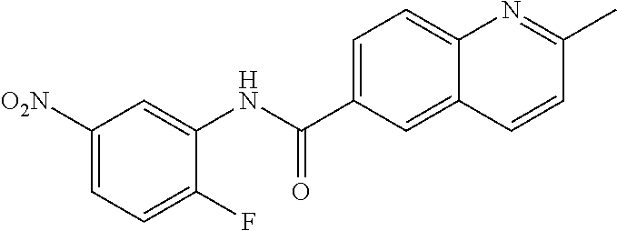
[O2N]C1=CC=C(F)C(NC(C2=CC=C3C(=C2)C=CC(C)=N3)=O)=C1
